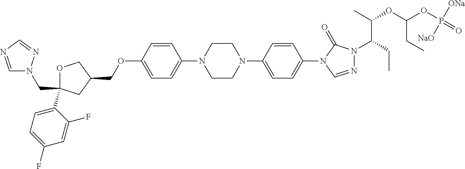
C(C1(C2=CC=C(F)C=C2F)OCC(COC2=CC=C(N3CCN(C4=CC=C(N5C=NN(C(CC)C(OC(OP(=O)([ONa])[NaO])CC)C)C5=O)C=C4)CC3)C=C2)C1)N1C=NC=N1
